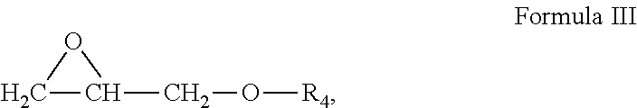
C1C(CO[R4])O1
